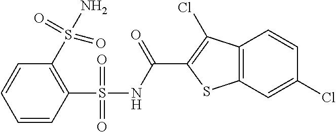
C1=CC(S(NC(C2=C(Cl)C3=C(S2)C=C(Cl)C=C3)=O)(=O)=O)=C(S(N)(=O)=O)C=C1
